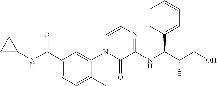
C1(NC(C2=CC=C(C)C(N3C(=O)C(NC(C(C)CO)C4=CC=CC=C4)=NC=C3)=C2)=O)CC1
